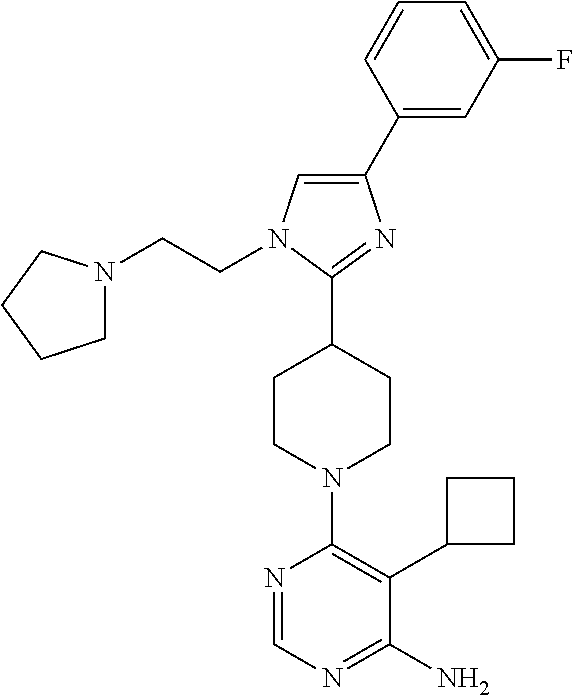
N1=CN=C(N)C(C2CCC2)=C1N1CCC(C2=NC(C3=CC(F)=CC=C3)=CN2CCN2CCCC2)CC1
